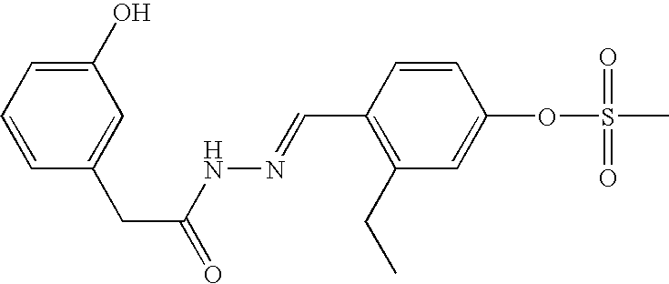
C1(O)=CC=CC(CC(=O)NN=CC2=C(CC)C=C(OS(C)(=O)=O)C=C2)=C1
